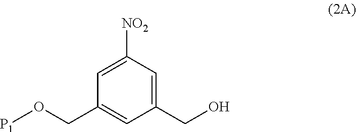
OCC1=CC([NO2])=CC(CO[P1])=C1
